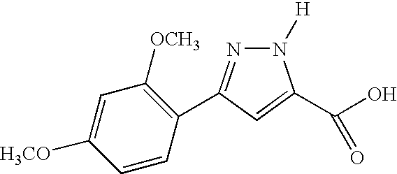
N1=C(C2=C([OCH3])C=C([H3CO])C=C2)C=C(C(O)=O)N1[H]
